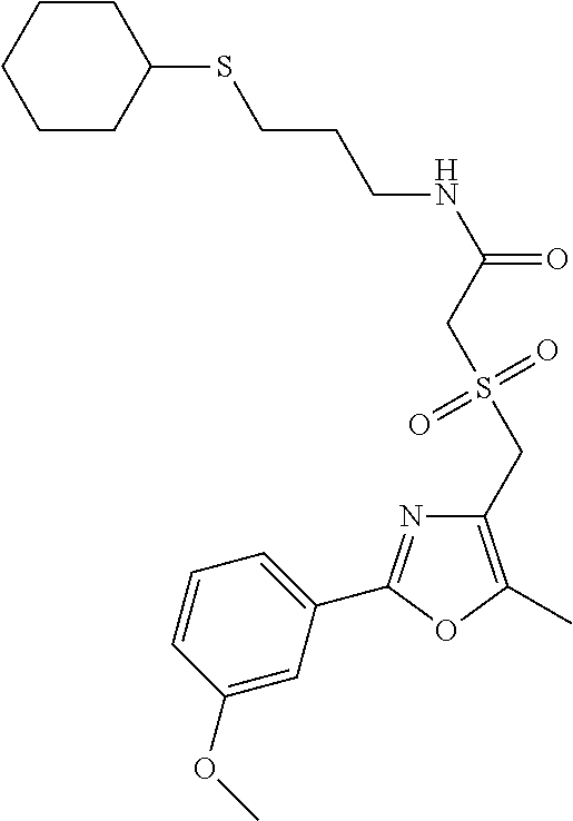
C1=CC(OC)=CC(C2=NC(CS(CC(NCCCSC3CCCCC3)=O)(=O)=O)=C(C)O2)=C1
